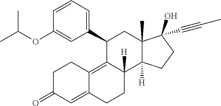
C1=CC=C(C2C3=C4C(=CC(=O)CC4)CCC3([H])C3([H])C(C)(C2)C(O)(C#CC)CC3)C=C1OC(C)C
